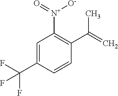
C1=C(C(F)(F)F)C=CC(C(C)=C)=C1[N+]([O-])=O
